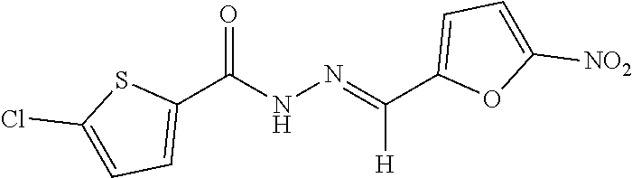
C1(C(NN=C(C2=CC=C([NO2])O2)[H])=O)=CC=C(Cl)S1
